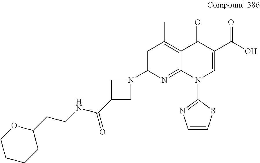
C1=C(N2CC(C(NCCC3OCCCC3)=O)C2)N=C2C(=C1C)C(=O)C(C(O)=O)=CN2C1=NC=CS1
